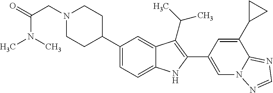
C1(C2CCN(CC(N(C)C)=O)CC2)=CC=C2C(=C1)C(C(C)C)=C(C1=CN3C(=NC=N3)C(C3CC3)=C1)N2
